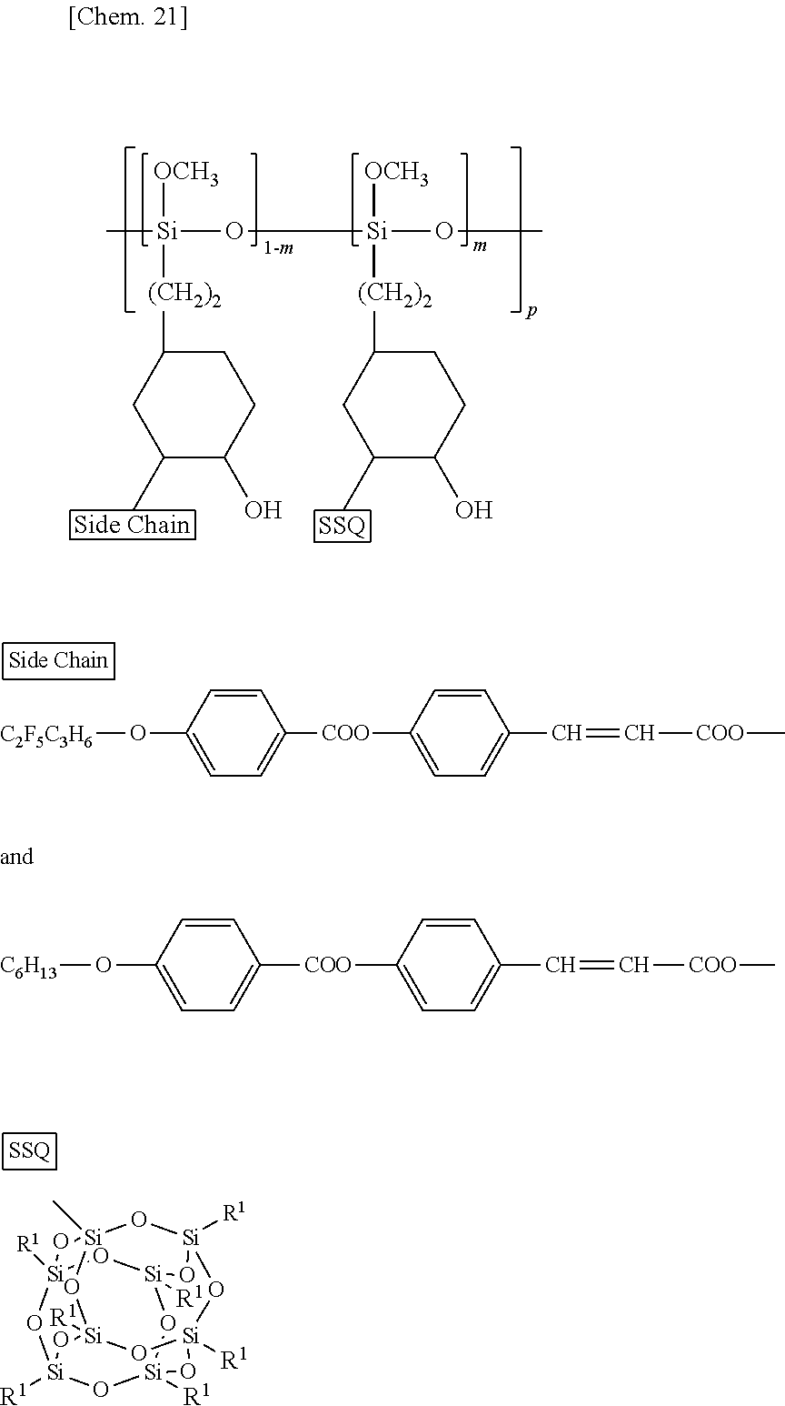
C[Si]([OCH3])(O[Si](OC)([OCH3])[(CH2)2]C1CC(C)C(O)CC1)[(CH2)2]C1CC(C)C(O)CC1.C1(O[C2F5C3H6])=CC=C([COO]C2=CC=C(C=C[COO]C)C=C2)C=C1.[Si]12(C)O[Si]3([R1])O[Si]4([R1])O[Si]([R1])(O1)O[Si]1([R1])O[Si]([R1])(O[Si]([R1])(O[Si]([R1])(O1)O2)O3)O4.C1(O[C6H13])=CC=C([COO]C2=CC=C(C=C[COO]C)C=C2)C=C1
